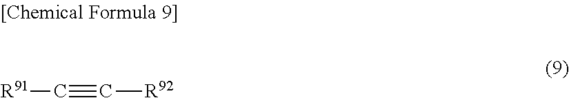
[R91]C#C[R92]
